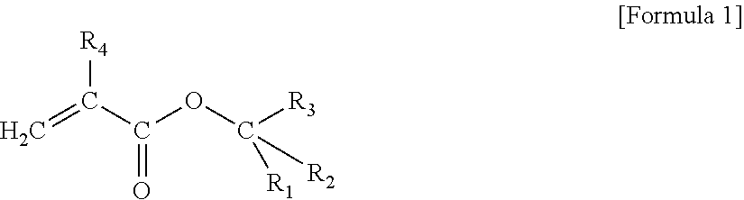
C=C(C(OC([R3])([R2])[R1])=O)[R4]
